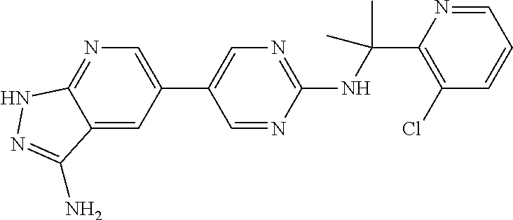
C1(NC(C2=C(Cl)C=CC=N2)(C)C)=NC=C(C2=CN=C3C(=C2)C(N)=NN3)C=N1
